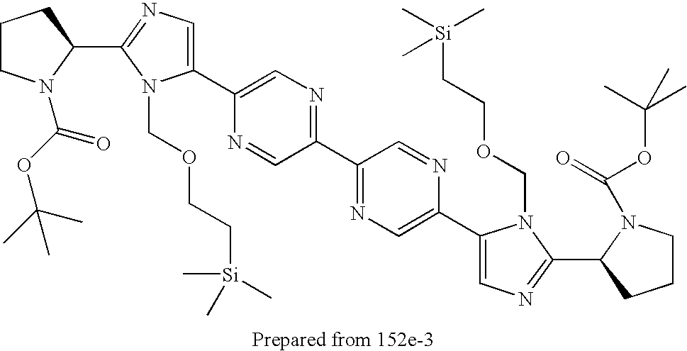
C1(C2=NC=C(C3=CN=C(C4N(C(=O)OC(C)(C)C)CCC4)N3COCC[Si](C)(C)C)N=C2)=NC=C(C2=CN=C(C3N(C(OC(C)(C)C)=O)CCC3)N2COCC[Si](C)(C)C)N=C1
